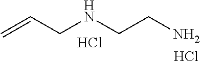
C(CN)NCC=C.Cl.Cl
